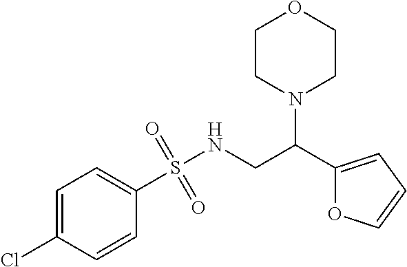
C1(C(CNS(C2=CC=C(Cl)C=C2)(=O)=O)N2CCOCC2)=CC=CO1
